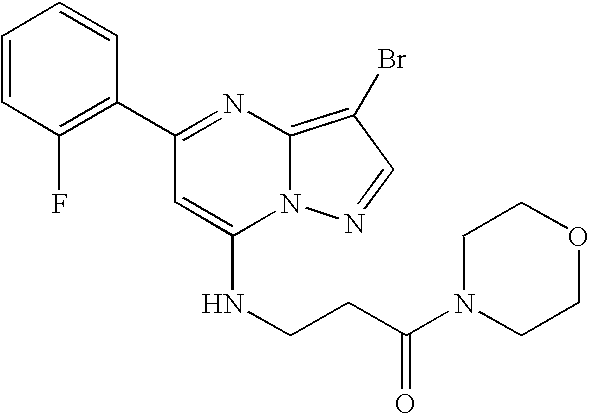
C1(C2=NC3=C(Br)C=NN3C(NCCC(N3CCOCC3)=O)=C2)=C(F)C=CC=C1
